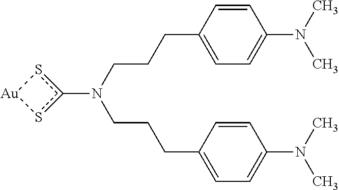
C(CN(CCCC1=CC=C(N(C)C)C=C1)c1s[Au]s1)CC1=CC=C(N(C)C)C=C1
